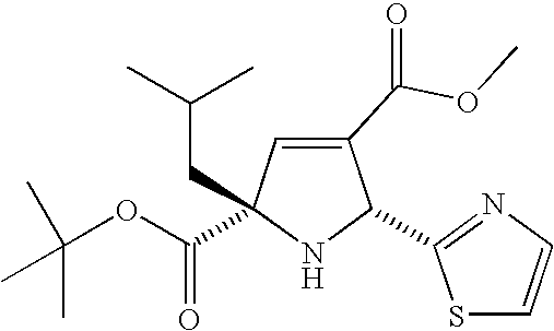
C1(C(OC)=O)=CC(C(=O)OC(C)(C)C)(CC(C)C)NC1C1=NC=CS1
